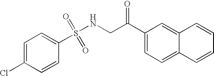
S(=O)(=O)(C1=CC=C(Cl)C=C1)NCC(=O)C1=CC=C2C(=C1)C=CC=C2
